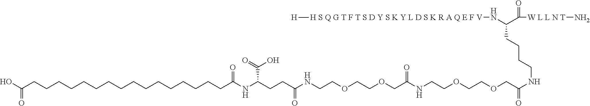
OC(CCCCCCCCCCCCCCCCC(NC(CCC(NCCOCCOCC(NCCOCCOCC(NCCCCC(N[H S Q G T F T S D Y S K Y L D S K R A Q E F V][H])C(=O)[W L L N T]N)=O)=O)=O)C(O)=O)=O)=O
